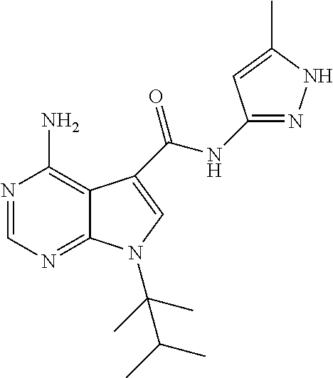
N1=CN=C2C(=C1N)C(C(NC1=NNC(C)=C1)=O)=CN2C(C)(C)C(C)C
